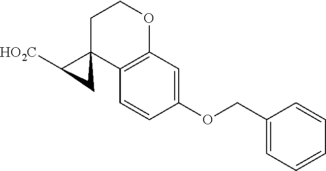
[HO2C]C1C2(C3=C(OCC2)C=C(OCC2=CC=CC=C2)C=C3)C1
